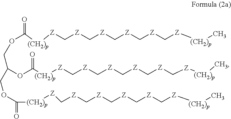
O(C([(CH2)p][Z]C[Z]C[Z]C[Z]C[Z]C[Z][(CH2)p]C)=O)CC(OC([(CH2)p][Z]C[Z]C[Z]C[Z]C[Z]C[Z][(CH2)p]C)=O)COC([(CH2)p][Z]C[Z]C[Z]C[Z]C[Z]C[Z][(CH2)p]C)=O
